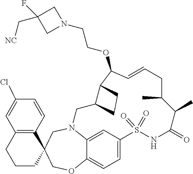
N12C3=CC(=CC=C3OCC3(C4=C(C=C(Cl)C=C4)CCC3)C1)S(=O)(=O)NC(=O)C(C)C(C)CC=CC(OCCN1CC(F)(C[NC])C1)C1C(C2)CC1
